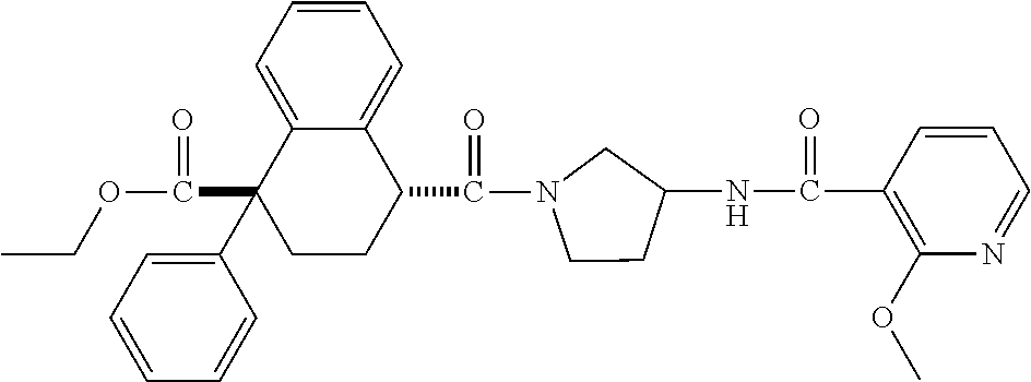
C1=C2C(=CC=C1)C(C(=O)N1CCC(NC(=O)C3=C(OC)N=CC=C3)C1)CCC2(C1=CC=CC=C1)C(=O)OCC
